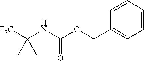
C1(COC(NC([F3C])(C)C)=O)=CC=CC=C1
